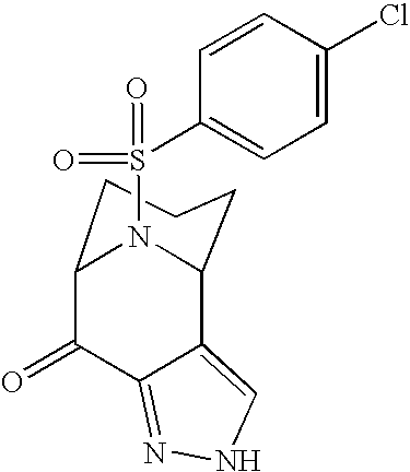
C12C(=O)C3=NNC=C3C(N1S(=O)(=O)C1=CC=C(Cl)C=C1)CCC2
